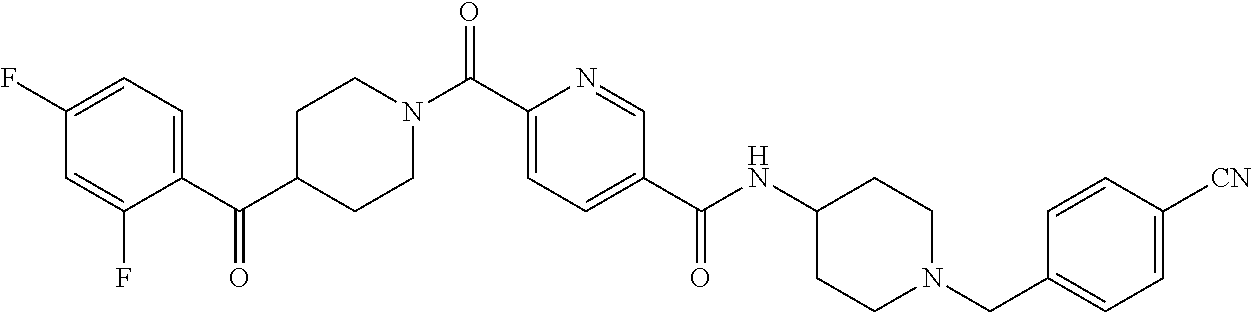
C1C(C(C2=CC=C(F)C=C2F)=O)CCN(C(C2=CC=C(C(NC3CCN(CC4=CC=C([CN])C=C4)CC3)=O)C=N2)=O)C1
